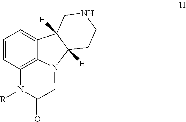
C12=C3C(=CC=C1)C1([H])C([H])(N3CC(=O)N2[R])CCNC1
